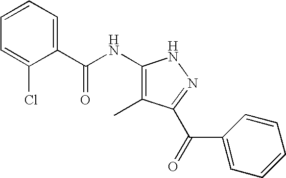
C1(C(NC2=C(C)C(C(C3=CC=CC=C3)=O)=NN2)=O)=CC=CC=C1Cl
